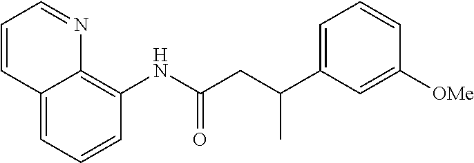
C1=CC=C2C(=C1NC(CC(C1=CC=CC([OMe])=C1)C)=O)N=CC=C2
